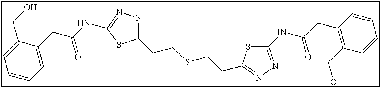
C1(CCSCCC2=NN=C(NC(CC3=C(CO)C=CC=C3)=O)S2)=NN=C(NC(CC2=CC=CC=C2CO)=O)S1
